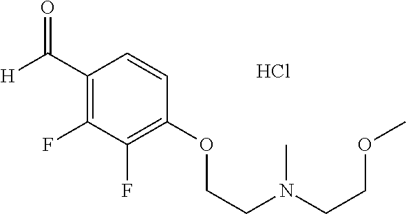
C1(C([H])=O)=C(F)C(F)=C(OCCN(CCOC)C)C=C1.Cl
